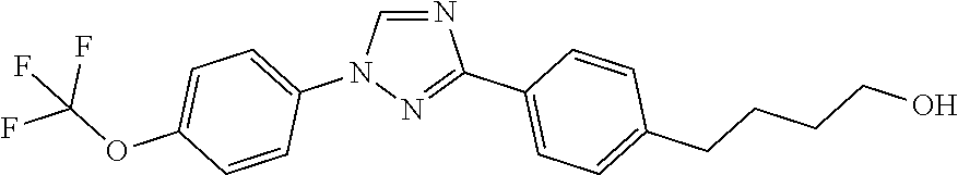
N1=CN(C2=CC=C(OC(F)(F)F)C=C2)N=C1C1=CC=C(CCCCO)C=C1
